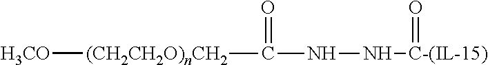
[H3CO][(CH2CH2O)nCH2]C(=O)NN[C-(IL-15)]=O
